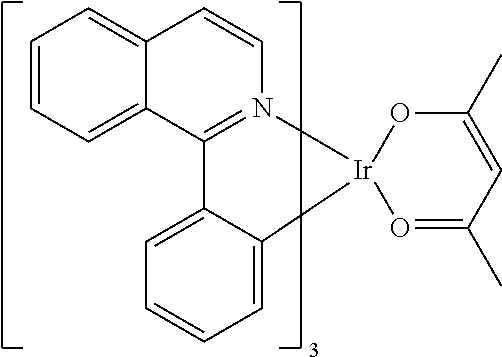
C1=CC2=CC=CC=C2C2=N1[Ir]1(O=C(C)C=C(C)O1)C1=CC=CC=C21
